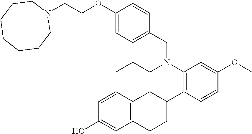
N1(CCOC2=CC=C(CN(C3=C(C4CC5=C(CC4)C=C(O)C=C5)C=CC(OC)=C3)CCC)C=C2)CCCCCCC1
